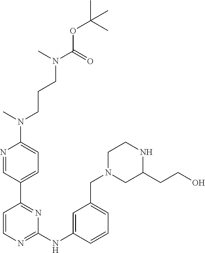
C1(NC2=CC(CN3CCNC(CCO)C3)=CC=C2)=NC=CC(C2=CC=C(N(C)CCCN(C(=O)OC(C)(C)C)C)N=C2)=N1
